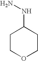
C1COCCC1NN
